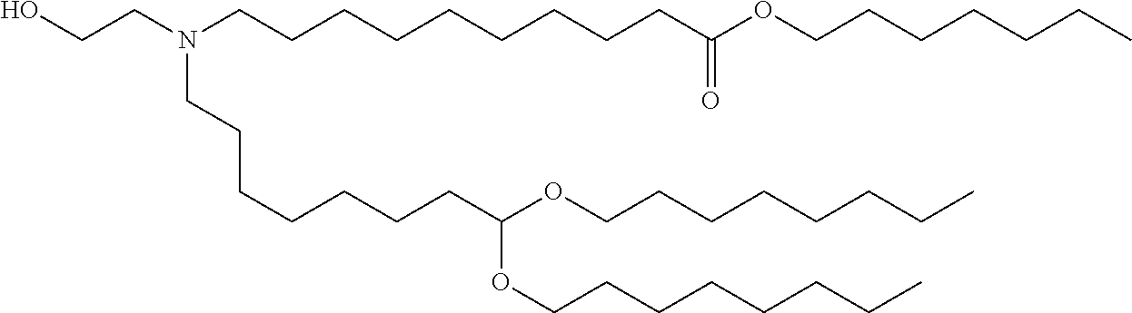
C(CCCC)CCCOC(CCCCCCCN(CCCCCCCCCC(=O)OCCCCCCC)CCO)OCCCCCCCC
